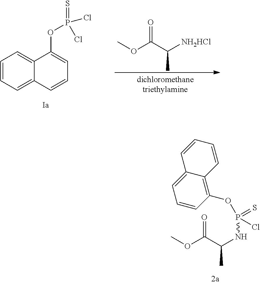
COC(C(NP(OC1=C2C(=CC=C1)C=CC=C2)(=S)Cl)C)=O.C1=CC=C2C(=C1)C(OP(Cl)(Cl)=S)=CC=C2.COC(C([NH2HCl])C)=O
